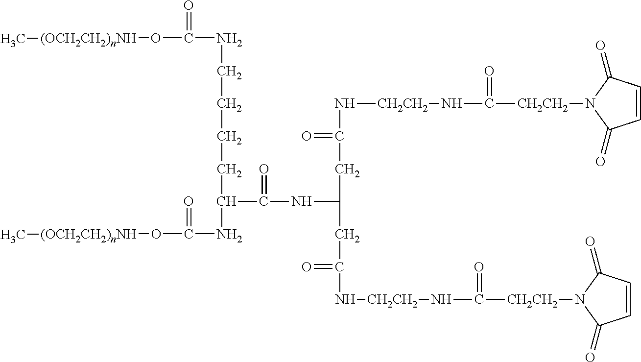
N(C(C(CCCCNC(=O)O[(OCH2CH2)nNH]C)NC(=O)O[(OCH2CH2)nNH]C)=O)C(CC(N[CH2CH2]NC([CH2CH2]N1C(=O)C=CC1=O)=O)=O)CC(=O)N[CH2CH2]NC([CH2CH2]N1C(=O)C=CC1=O)=O
